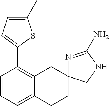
C1=CC=C2C(=C1C1=CC=C(C)S1)CC1(CC2)N=C(N)NC1
